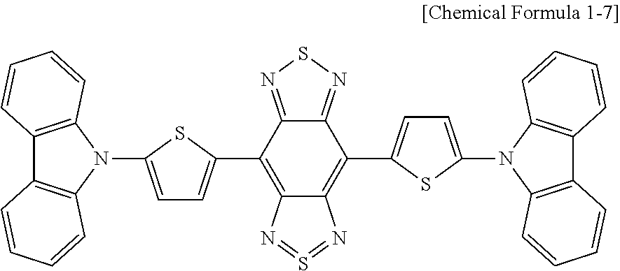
C1=C(N2C3=C(C4=C2C=CC=C4)C=CC=C3)SC(C2=C3C(=C(C4=CC=C(N5C6=C(C7=C5C=CC=C7)C=CC=C6)S4)C4=NSN=C24)N=S=N3)=C1
